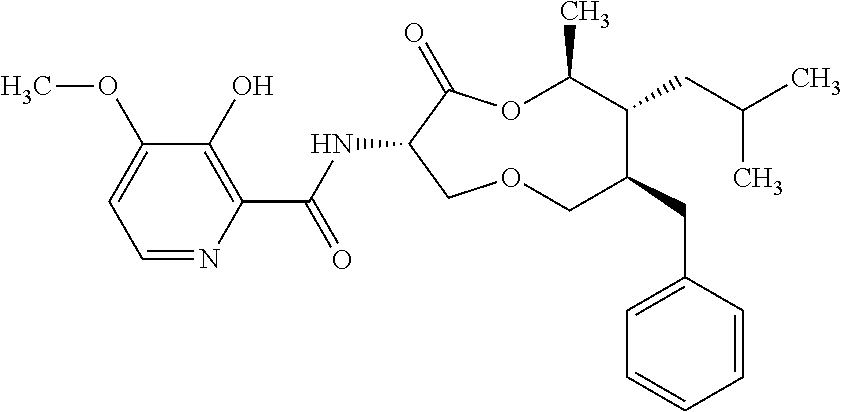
C1(O)=C(C(NC2C(=O)OC(C)C(CC(C)C)C(CC3=CC=CC=C3)COC2)=O)N=CC=C1OC
